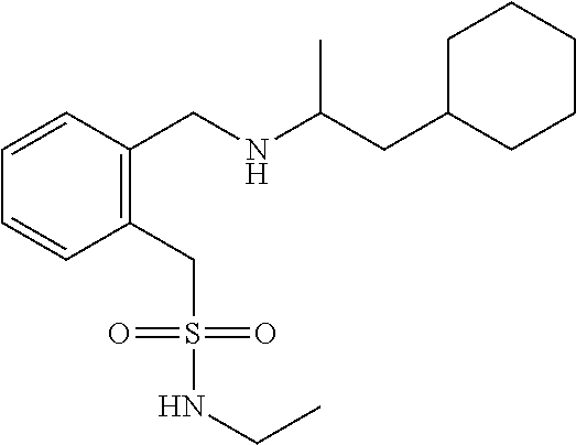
C1C(CC(NCC2=C(CS(NCC)(=O)=O)C=CC=C2)C)CCCC1
